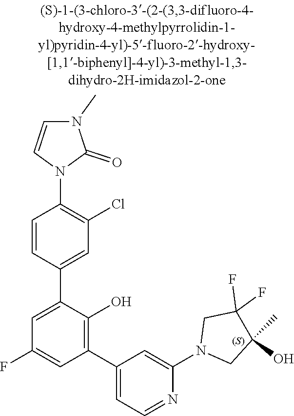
C1(O)(C)CN(C2=CC(C3=C(O)C(C4=CC(Cl)=C(N5C=CN(C)C5=O)C=C4)=CC(F)=C3)=CC=N2)CC1(F)F
